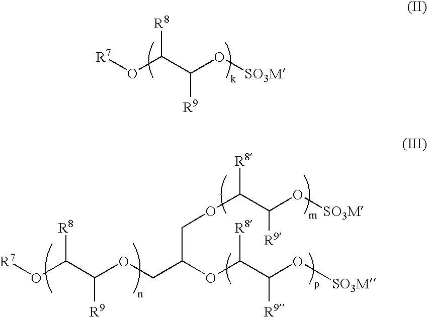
[R7]OC(C(O[SO3M])[R9])[R8].[R7]OC([R8])C([R9])OCC(COC([R8])C([R9])O[SO3M])OC([R8])C([R9])O[SO3M]
